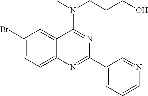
C1(Br)=CC=C2C(=C1)C(N(CCCO)C)=NC(C1=CC=CN=C1)=N2
